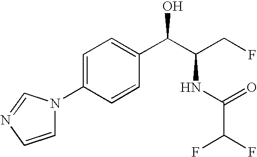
N1(C2=CC=C(C(C(CF)NC(C(F)F)=O)O)C=C2)C=CN=C1
